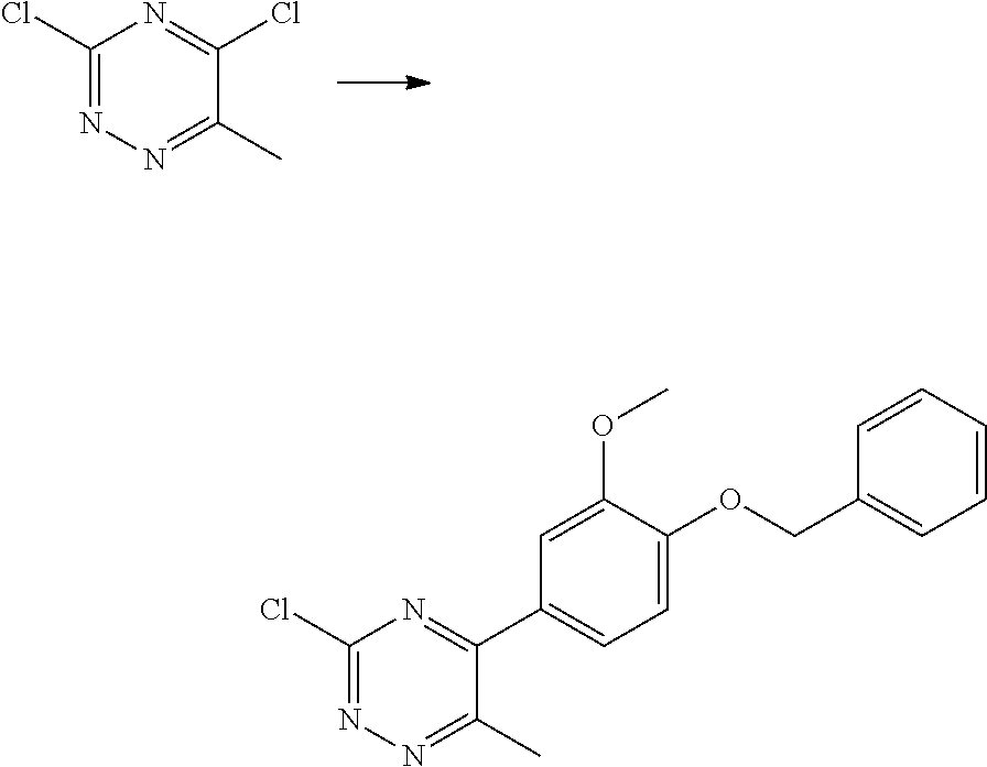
C1(Cl)=NN=C(C)C(Cl)=N1.C1(Cl)=NN=C(C)C(C2=CC=C(OCC3=CC=CC=C3)C(OC)=C2)=N1
